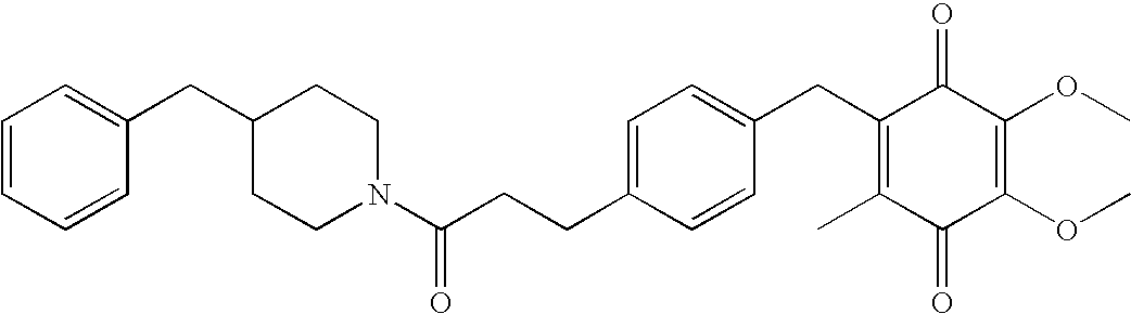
C1(=O)C(C)=C(CC2=CC=C(CCC(=O)N3CCC(CC4=CC=CC=C4)CC3)C=C2)C(=O)C(OC)=C1OC
